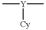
[Y]([Cy])(C)C
